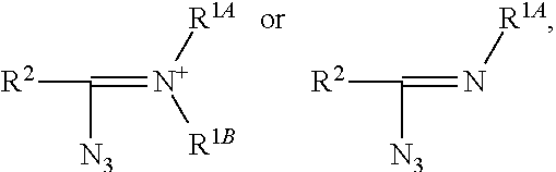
[R2]C([N3])=[N+]([R1A])[R1B].[R2]C([N3])=N[R1A]
